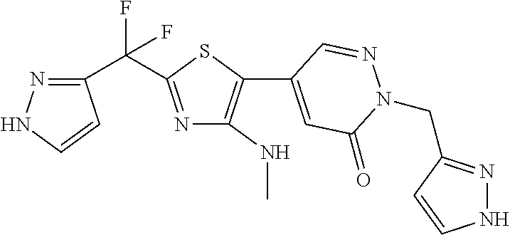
N1=C(C(C2=NNC=C2)(F)F)SC(C2=CC(=O)N(CC3=NNC=C3)N=C2)=C1NC
